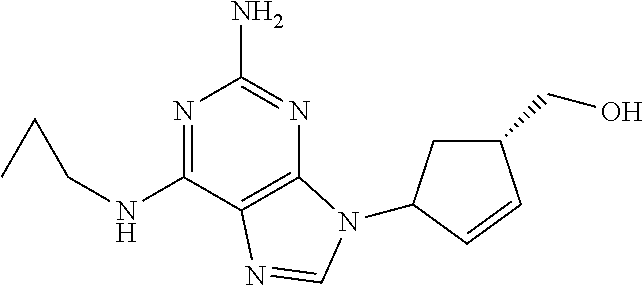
N1=C(NCCC)C2=C(N=C1N)N(C1CC(CO)C=C1)C=N2
